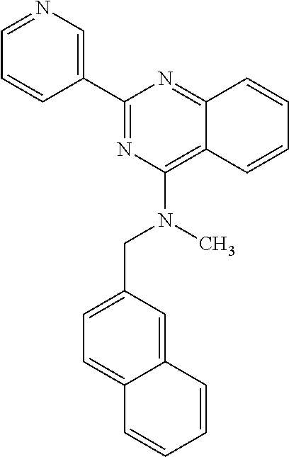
C1=CC2=NC(C3=CN=CC=C3)=NC(N(CC3=CC=C4C(=C3)C=CC=C4)C)=C2C=C1
